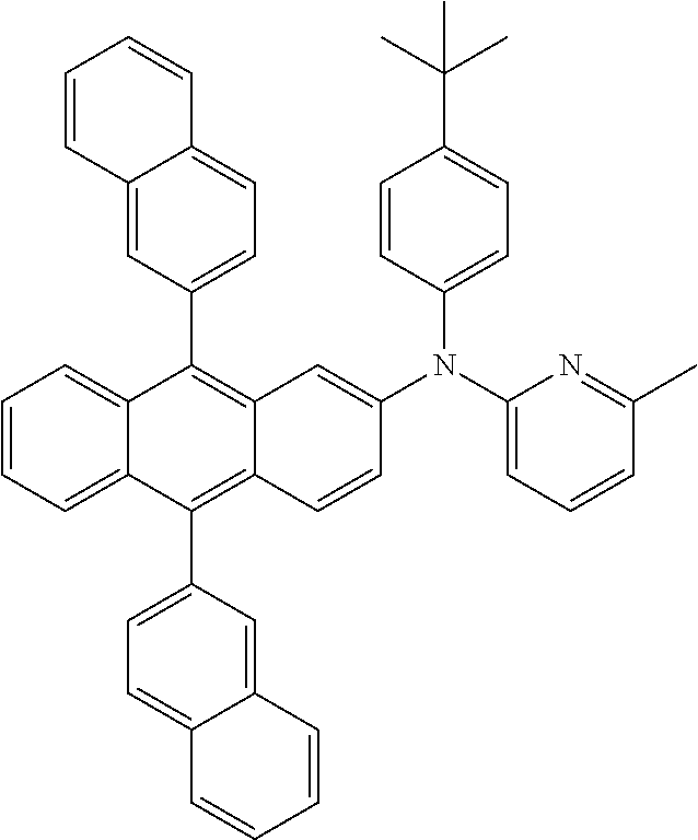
C1=CC=C2C(=C1)C(C1=CC=C3C(=C1)C=CC=C3)=C1C(=C2C2=CC=C3C(=C2)C=CC=C3)C=CC(N(C2=CC=C(C(C)(C)C)C=C2)C2=CC=CC(C)=N2)=C1
